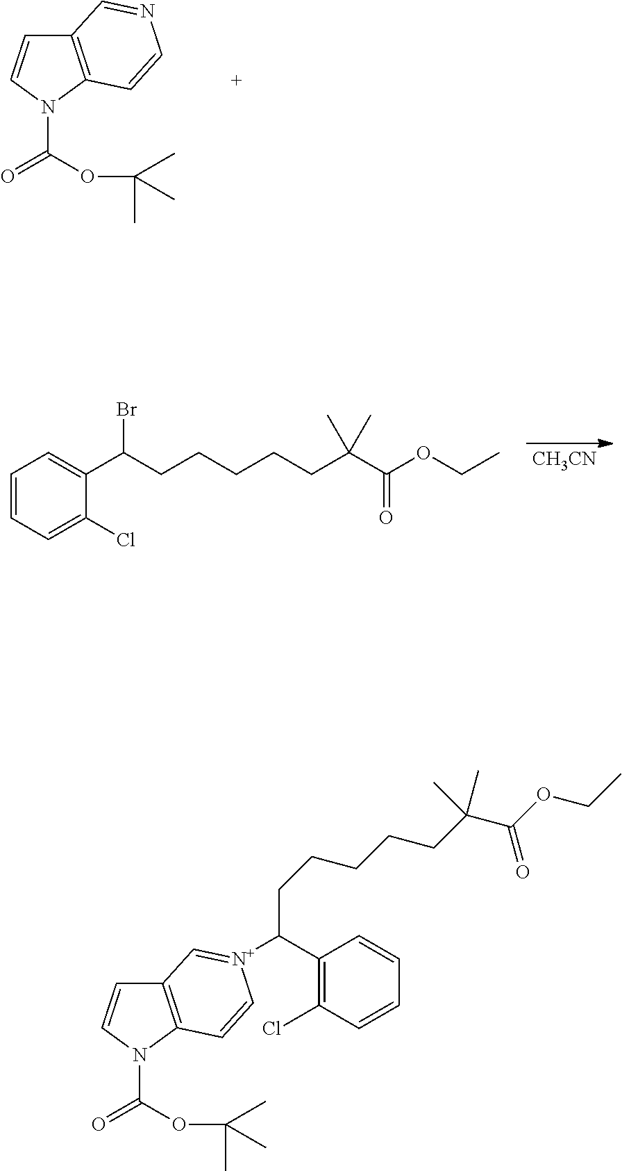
C12=C(N(C(OC(C)(C)C)=O)C=C1)C=CN=C2.[CH3CN].C1=CC=C(Cl)C(C(CCCCCC(C(OCC)=O)(C)C)Br)=C1.C12=C(N(C(OC(C)(C)C)=O)C=C1)C=C[N+](C(C1=C(Cl)C=CC=C1)CCCCCC(C(OCC)=O)(C)C)=C2
